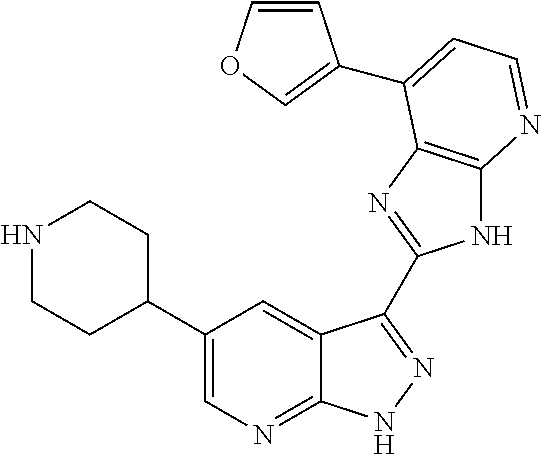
C1(C2CCNCC2)=CN=C2C(=C1)C(C1=NC3=C(N1)N=CC=C3C1=COC=C1)=NN2
